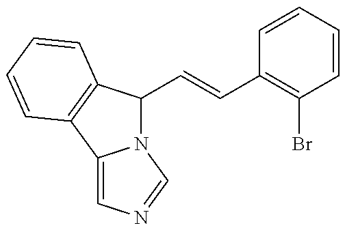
N12C(C=CC3=C(Br)C=CC=C3)C3=C(C1=CN=C2)C=CC=C3
